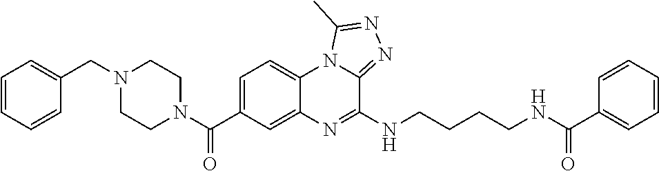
C1=C(C(N2CCN(CC3=CC=CC=C3)CC2)=O)C=C2C(=C1)N1C(=NN=C1C)C(NCCCCNC(C1=CC=CC=C1)=O)=N2
